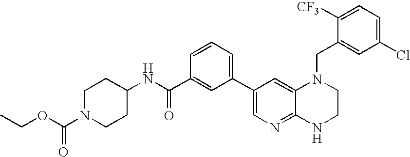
C1(C2=CC=CC(C(NC3CCN(C(OCC)=O)CC3)=O)=C2)=CN=C2C(=C1)N(CC1=CC(Cl)=CC=C1[CF3])CCN2
